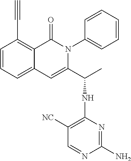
C1(C#C)=C2C(=CC=C1)C=C(C(C)NC1=C([NC])C=NC(N)=N1)N(C1=CC=CC=C1)C2=O
